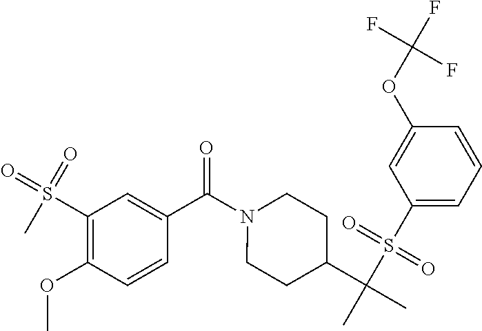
C1(S(=O)(=O)C)=C(OC)C=CC(C(N2CCC(C(C)(S(C3=CC=CC(OC(F)(F)F)=C3)(=O)=O)C)CC2)=O)=C1
